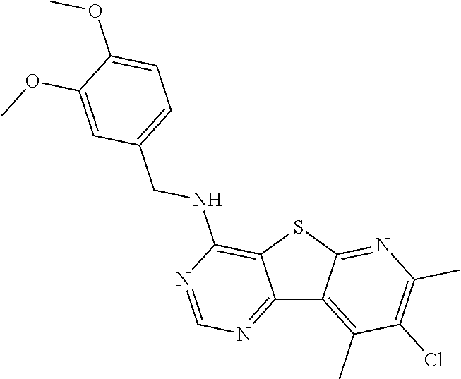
C12=NC=NC(NCC3=CC=C(OC)C(OC)=C3)=C1SC1=NC(C)=C(Cl)C(C)=C21
